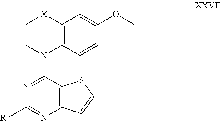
C12=C(C(N3CC[X]C4=C3C=CC(OC)=C4)=NC([R1])=N1)SC=C2
